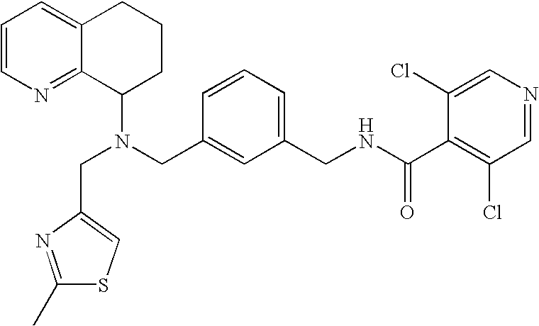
N(CC1=CC(CNC(C2=C(Cl)C=NC=C2Cl)=O)=CC=C1)(C1CCCC2=CC=CN=C12)CC1=CSC(C)=N1
